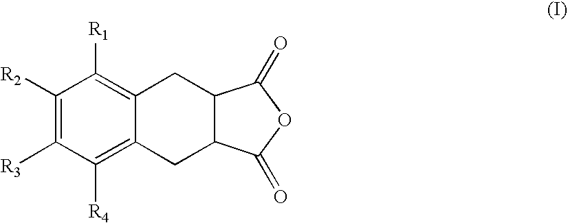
C1([R2])=C([R3])C([R4])=C2C(=C1[R1])CC1C(C2)C(=O)OC1=O
